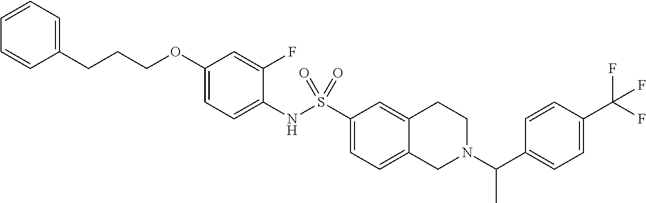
C1(OCCCC2=CC=CC=C2)=CC=C(NS(C2=CC=C3C(=C2)CCN(C(C2=CC=C(C(F)(F)F)C=C2)C)C3)(=O)=O)C(F)=C1
